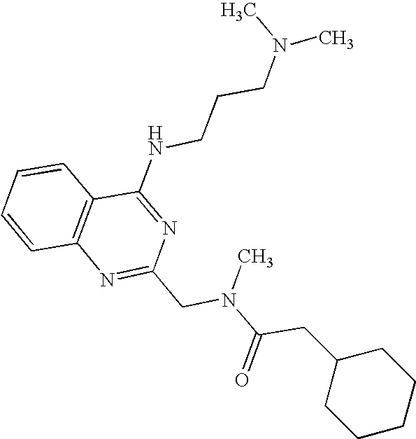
C1=CC2=C(C=C1)C(NCCCN(C)C)=NC(CN(C(CC1CCCCC1)=O)C)=N2
